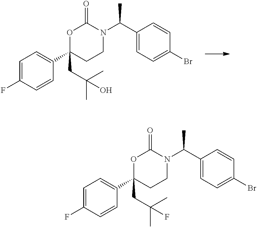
C1=C(F)C=CC(C2(CC(C)(C)O)CCN(C(C3=CC=C(Br)C=C3)C)C(=O)O2)=C1.C1=C(F)C=CC(C2(CC(C)(C)F)CCN(C(C3=CC=C(Br)C=C3)C)C(=O)O2)=C1
